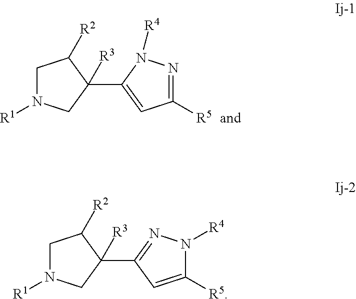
C1([R5])=NN([R4])C(C2([R3])C([R2])CN([R1])C2)=C1.C1([R5])=CC(C2([R3])C([R2])CN([R1])C2)=NN1[R4]
